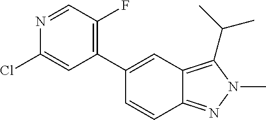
ClC1=CC(C2=CC3=C(C(C)C)N(C)N=C3C=C2)=C(F)C=N1
